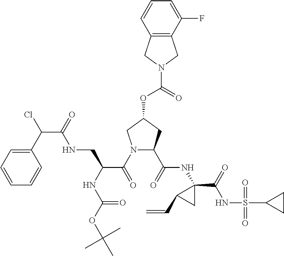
O=C(OC1CN(C(=O)C(NC(OC(C)(C)C)=O)CNC(C(C2=CC=CC=C2)Cl)=O)C(C(=O)NC2(C(=O)NS(C3CC3)(=O)=O)C(C=C)C2)C1)N1CC2=C(C1)C=CC=C2F
